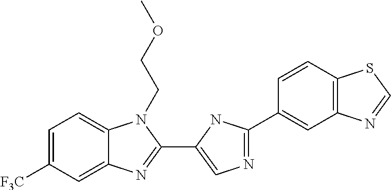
C1=C([F3C])C=C2C(=C1)N(CCOC)C(C1=CN=C(C3=CC4=C(C=C3)SC=N4)N1)=N2
